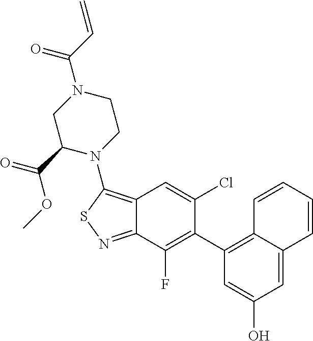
C1(C2=C(F)C3=NSC(N4CCN(C(=O)C=C)CC4C(OC)=O)=C3C=C2Cl)=C2C(=CC(O)=C1)C=CC=C2
